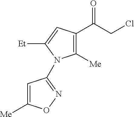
C1=C([Me])ON=C1N1C([Me])=C(C(CCl)=O)C=C1[Et]
